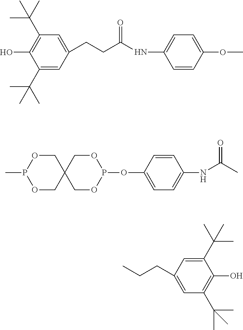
C1(C(C)(C)C)=CC(CCC(NC2=CC=C(OC)C=C2)=O)=CC(C(C)(C)C)=C1O.P1(C)OCC2(CO1)COP(OC1=CC=C(NC(=O)C)C=C1)OC2.C1(C(C)(C)C)=CC(CCC)=CC(C(C)(C)C)=C1O
